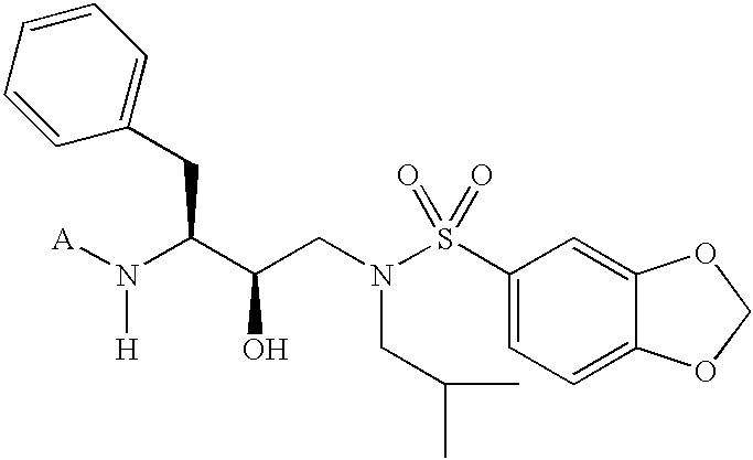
[A]N(C(C(CN(S(C1=CC=C2C(=C1)OCO2)(=O)=O)CC(C)C)O)CC1=CC=CC=C1)[H]
